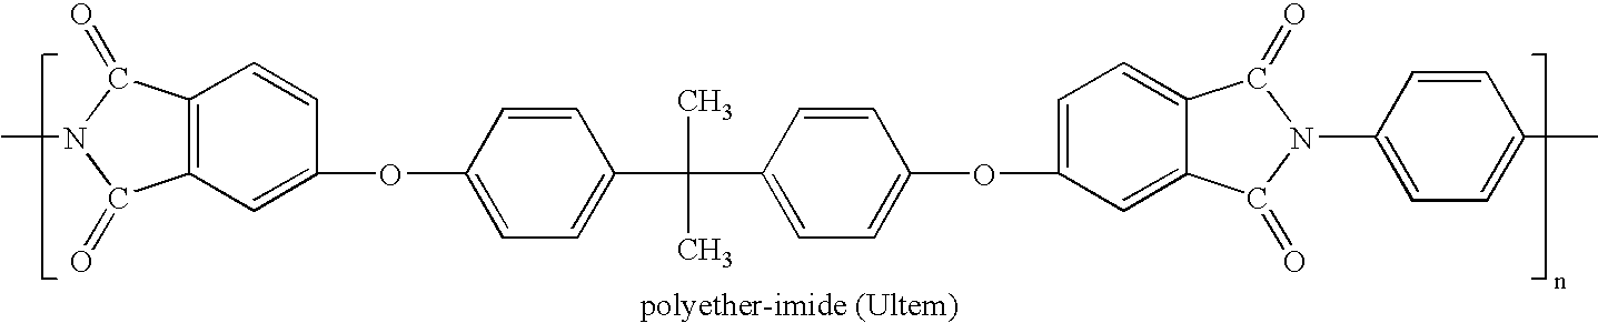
CN1C(=O)C2=C(C1=O)C=C(OC1=CC=C(C(C)(C)C3=CC=C(OC4=CC=C5C(=C4)C(=O)N(C4=CC=C(C)C=C4)C5=O)C=C3)C=C1)C=C2
